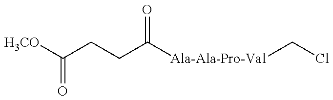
[H3CO]C(=O)CCC(=O)[Ala-Ala-Pro-Val]CCl
